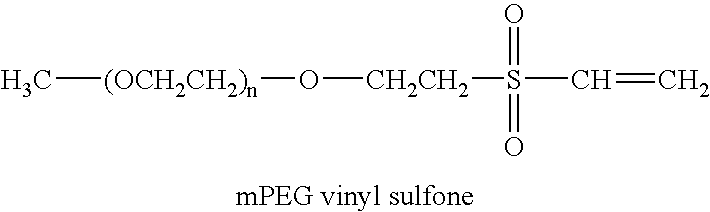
C[(OCH2CH2)n]O[CH2CH2]S(C=C)(=O)=O
